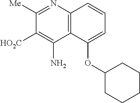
C1([Me])=NC2=C(C(N)=C1[HO2C])C(OC1CCCCC1)=CC=C2
